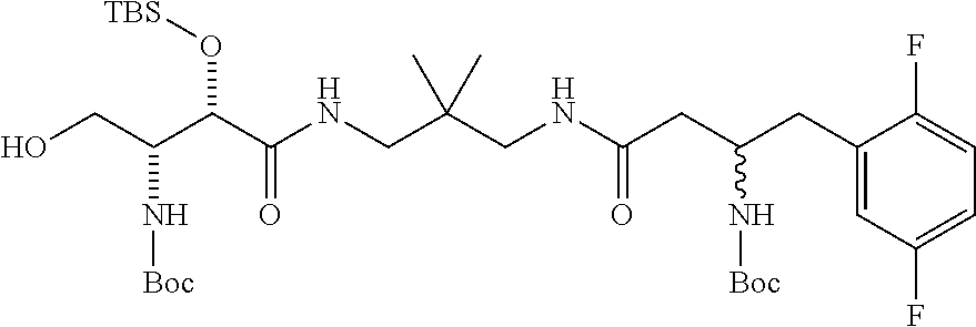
OCC(C(C(NCC(CNC(CC(CC1=CC(F)=CC=C1F)N[Boc])=O)(C)C)=O)O[TBS])N[Boc]
